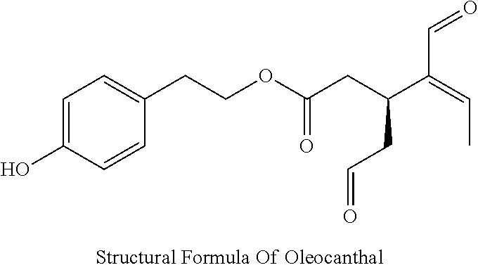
C1=C(O)C=CC(CCOC(=O)CC(C(=CC)C=O)CC=O)=C1
